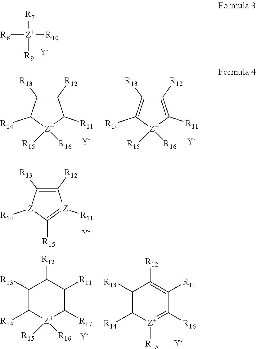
C1([R12])=C([R13])[Z]([R14])C([R15])=[+Z]1[R11].[Y].[Z+]([R7])([R8])([R10])[R9].[Y].C1([R13])C([R14])[Z+]([R15])([R16])C([R17])C([R11])C1[R12].C1([R13])=C([R14])[Z+]([R15])=C([R16])C([R11])=C1[R12].[Y].[Y].C1([R12])=C([R11])[Z+]([R15])([R16])C([R14])=C1[R13].[Y].C1([R12])C([R13])C([R14])[Z+]([R15])([R16])C1[R11].[Y]
